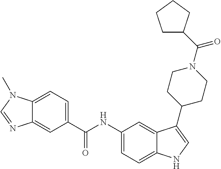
C12=CC=C(C(NC3=CC=C4C(=C3)C(C3CCN(C(=O)C5CCCC5)CC3)=CN4)=O)C=C1N=CN2C
